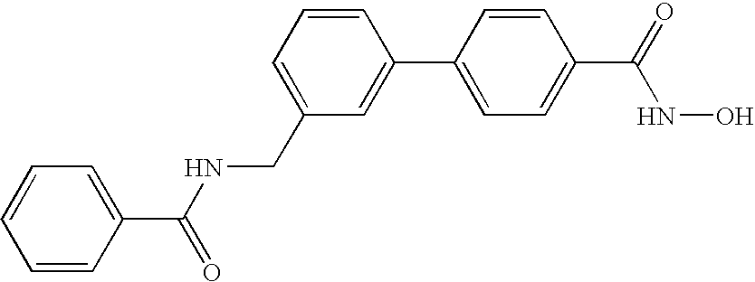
C1=CC(C(NCC2=CC=CC(C3=CC=C(C(=O)NO)C=C3)=C2)=O)=CC=C1
